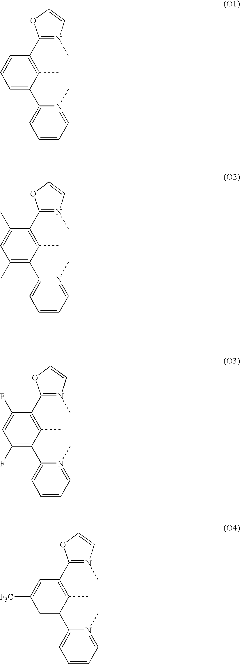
C1(C2=C(C)C(C3=CC=CC=N3C)=CC=C2)=N(C)C=CO1.C1(C2=C(C)C(C3=CC=CC=N3C)=C(C)C=C2C)=N(C)C=CO1.C1(C2=C(C)C(C3=CC=CC=N3C)=C(F)C=C2F)=N(C)C=CO1.C1(C2=C(C)C(C3=CC=CC=N3C)=CC([F3C])=C2)=N(C)C=CO1
